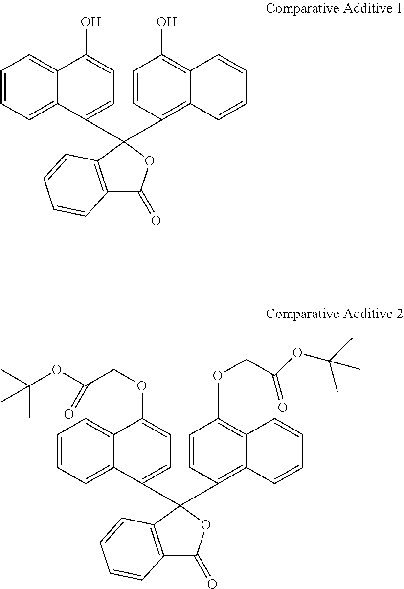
C1=C2C(=CC=C1)C(O)=CC=C2C1(C2=C3C=CC=CC3=C(O)C=C2)C2=C(C(=O)O1)C=CC=C2.C1=C2C(=CC=C1)C(OCC(OC(C)(C)C)=O)=CC=C2C1(C2=C3C=CC=CC3=C(OCC(OC(C)(C)C)=O)C=C2)C2=C(C(=O)O1)C=CC=C2
